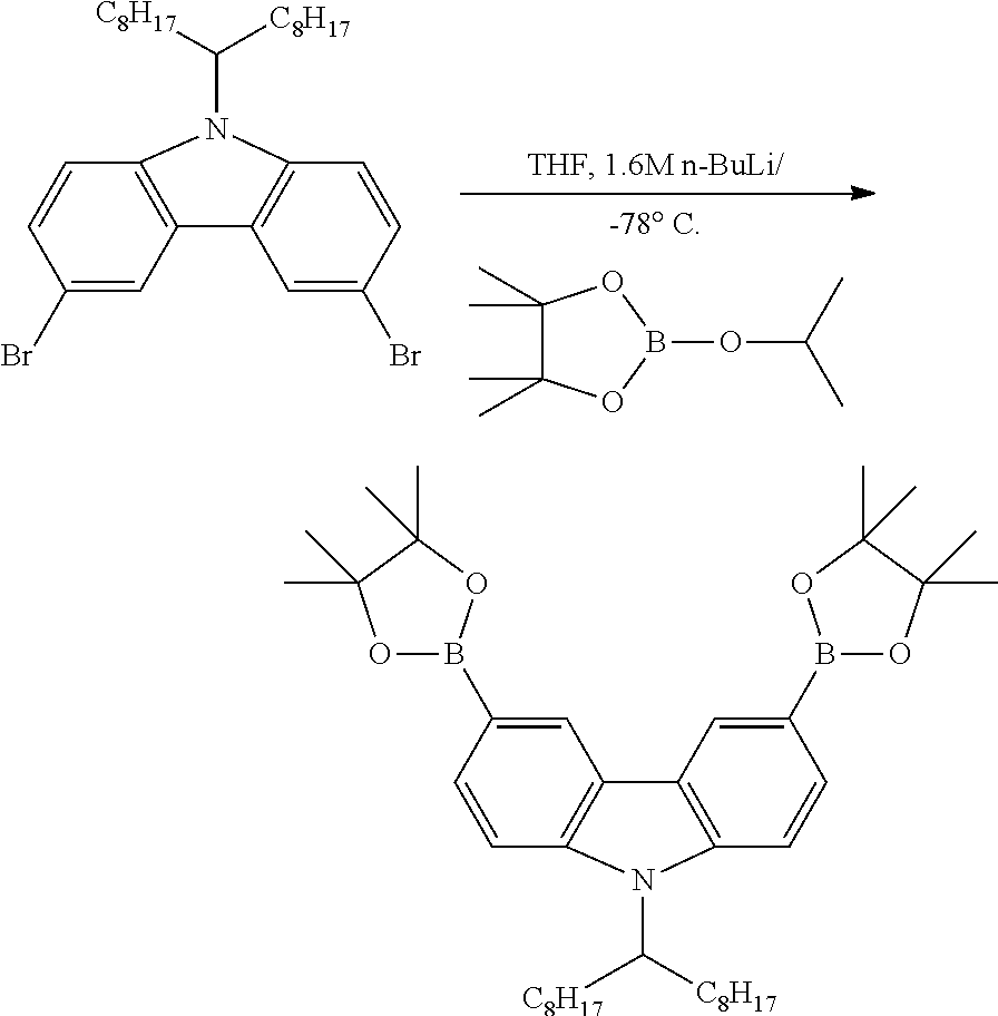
C1(C)(C)C(C)(C)OB(OC(C)C)O1.C12=C(C=CC(Br)=C1)N(C([C8H17])[C8H17])C1=C2C=C(Br)C=C1.C12=C(C=CC(B3OC(C)(C)C(C)(C)O3)=C1)N(C([C8H17])[C8H17])C1=C2C=C(B2OC(C)(C)C(C)(C)O2)C=C1
